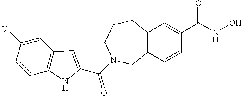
C12=C(C=C(C(=O)NO)C=C1)CCCN(C(=O)C1=CC3=C(C=CC(Cl)=C3)N1)C2
